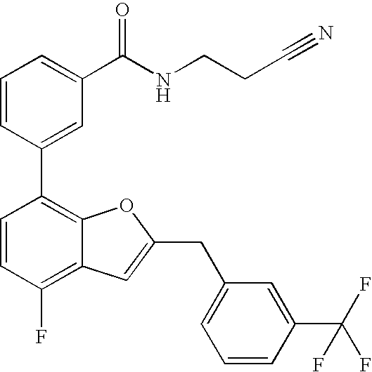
C1=CC(C2=C3C(=C(F)C=C2)C=C(CC2=CC=CC(C(F)(F)F)=C2)O3)=CC(C(NCCC#N)=O)=C1
